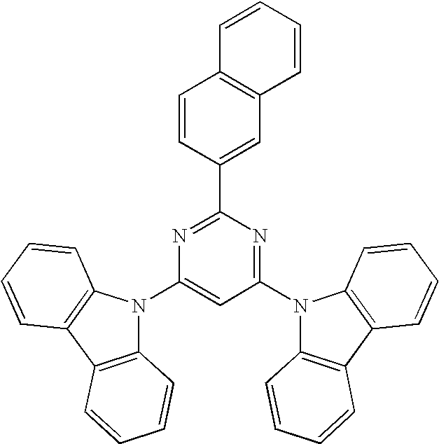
C1(N2C3=C(C4=C2C=CC=C4)C=CC=C3)=CC(N2C3=C(C4=C2C=CC=C4)C=CC=C3)=NC(C2=CC3=C(C=C2)C=CC=C3)=N1
